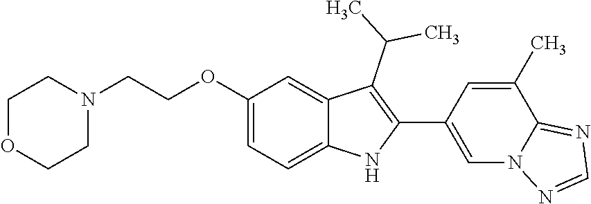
C1OCCN(CCOC2=CC=C3C(=C2)C(C(C)C)=C(C2=CN4C(=NC=N4)C(C)=C2)N3)C1
